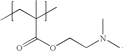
O=C(OCCN(C)C)C(C)(CC)C
